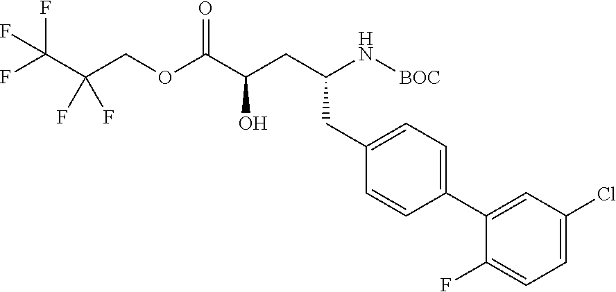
C(COC(C(CC(N[BOC])CC1=CC=C(C2=CC(Cl)=CC=C2F)C=C1)O)=O)(C(F)(F)F)(F)F
